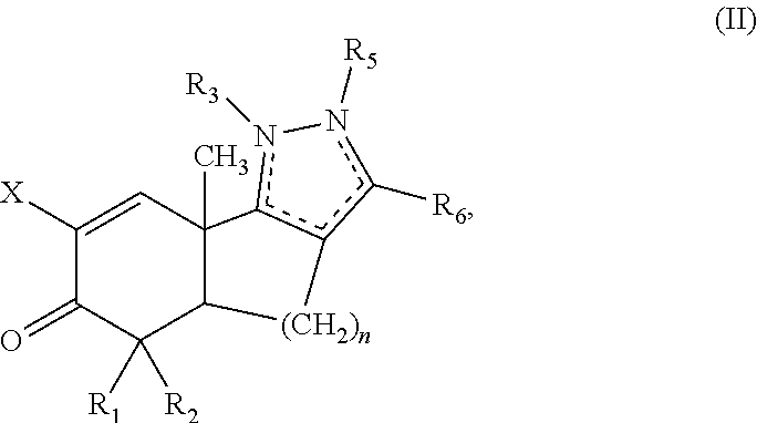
C1([X])=CC2(C)C(C([R1])([R2])C1=O)[(CH2)n]c1c2n([R3])-n([R5])c1[R6]
